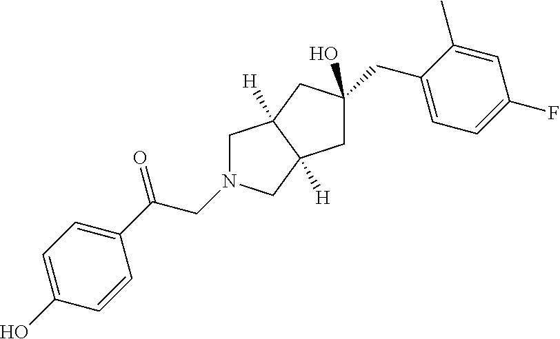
C(C(C1=CC=C(O)C=C1)=O)N1CC2([H])C([H])(C1)CC(O)(CC1=CC=C(F)C=C1C)C2
